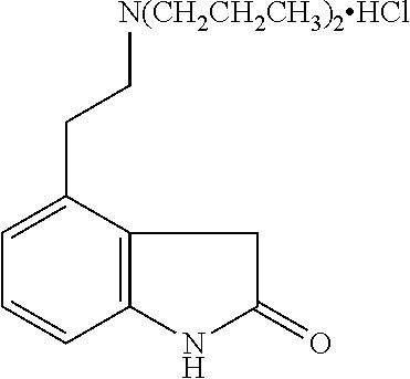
C1(CC[N(CH2CH2CH3)2HCl])=CC=CC2=C1CC(=O)N2
